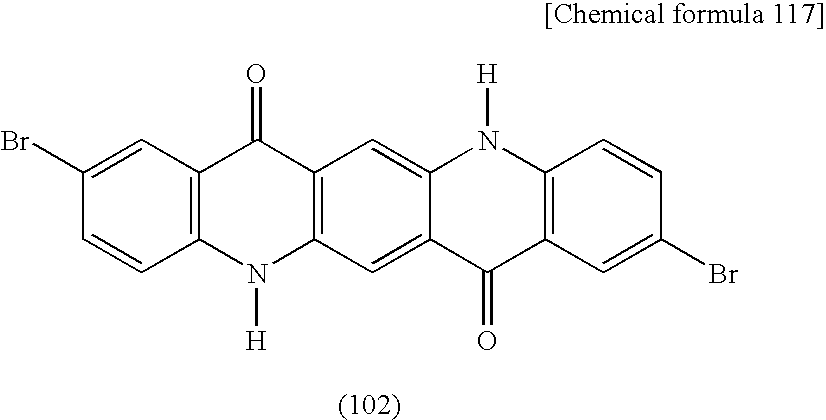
C12=C(C=C(Br)C=C1)C(=O)C1=C(N2[H])C=C2C(=C1)N([H])C1=C(C2=O)C=C(Br)C=C1
